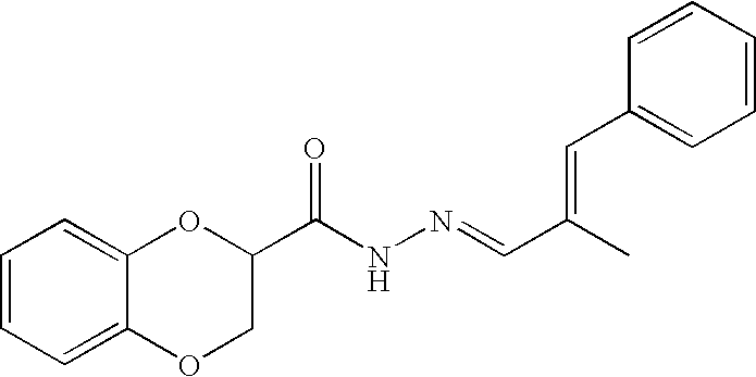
C1=CC=C2C(=C1)OC(C(NN=CC(C)=CC1=CC=CC=C1)=O)CO2
